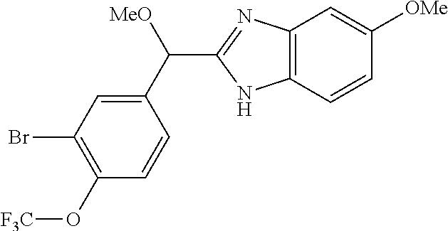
C12=C(C=CC([OMe])=C1)NC(C(C1=CC(Br)=C(O[F3C])C=C1)[MeO])=N2
